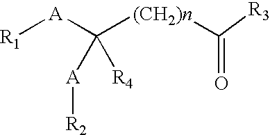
[R1][A]C([(CH2)n]C(=O)[R3])([R4])[A][R2]
